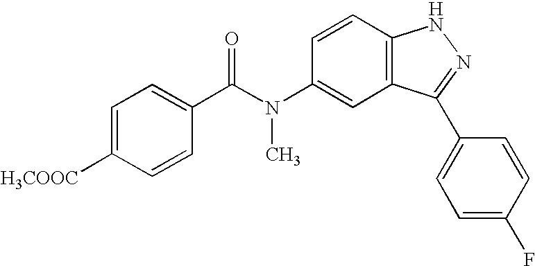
N(C1=CC2=C(C=C1)NN=C2C1=CC=C(F)C=C1)(C(=O)C1=CC=C([H3COOC])C=C1)C
